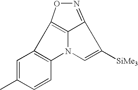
C12=C(N3C=C([SiMe3])C4=NOC1=C34)C=CC(C)=C2
